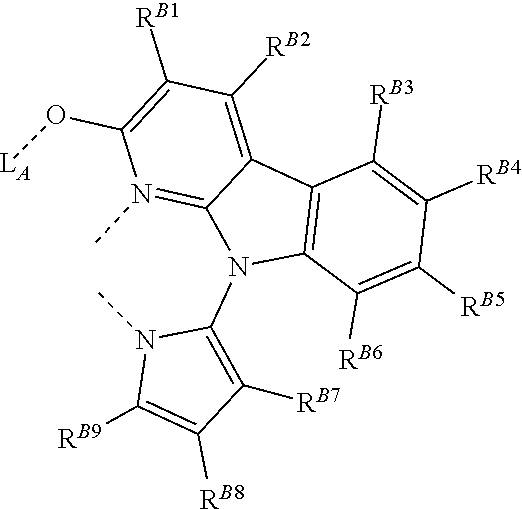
C12=C(C([RB6])=C([RB5])C([RB4])=C1[RB3])N(C1=C([RB7])C([RB8])=C([RB9])N1C)C1=N(C)C(O[LA])=C([RB1])C([RB2])=C21
